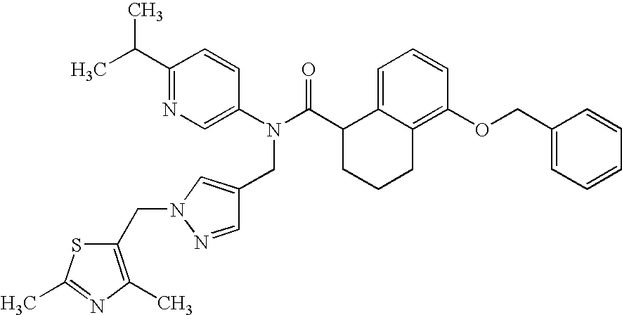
C1(C(C)C)=NC=C(N(C(C2CCCC3=C(OCC4=CC=CC=C4)C=CC=C23)=O)CC2=CN(CC3=C(C)N=C(C)S3)N=C2)C=C1
